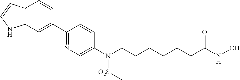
C12=C(C=C(C3=NC=C(N(CCCCCCC(NO)=O)[O2S]C)C=C3)C=C1)NC=C2
